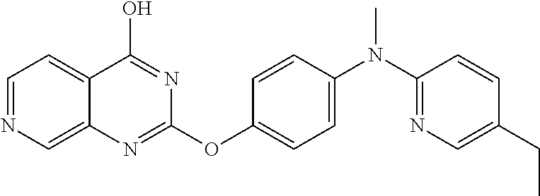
C1=NC=C2C(=C1)C(O)=NC(OC1=CC=C(N(C)C3=NC=C(CC)C=C3)C=C1)=N2
